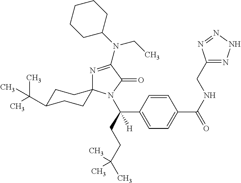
C1=CC(C(CCC(C)(C)C)([H])N2C(=O)C(N(CC)C3CCCCC3)=NC23CCC(C(C)(C)C)CC3)=CC=C1C(NCC1=NNN=N1)=O
